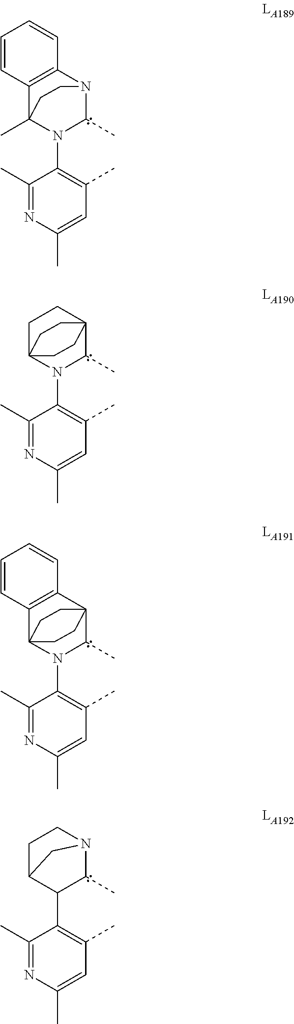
C1(C)=NC(C)=CC(C)=C1N1C(C)N2C3=C(C1(C)CC2)C=CC=C3.C1(C)=NC(C)=CC(C)=C1N1C(C)C23CCC1(CC2)CC3.C1(C)=NC(C)=CC(C)=C1N1C(C)C23C4=C(C1(CC2)CC3)C=CC=C4.C1(C)=NC(C)=CC(C)=C1C1C(C)N2CCC1C2
